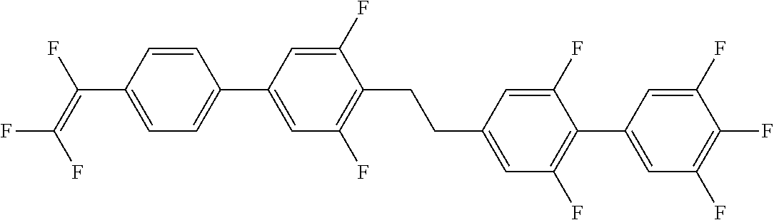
C(C1=CC(F)=C(C2=CC(F)=C(F)C(F)=C2)C(F)=C1)CC1=C(F)C=C(C2=CC=C(C(=C(F)F)F)C=C2)C=C1F
